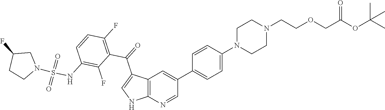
C12=C(N=CC(C3=CC=C(N4CCN(CCOCC(=O)OC(C)(C)C)CC4)C=C3)=C1)NC=C2C(C1=C(F)C=CC(NS(N2CC(F)CC2)(=O)=O)=C1F)=O
